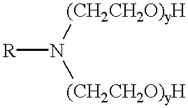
[R]N([(CH2CH2O)yH])[(CH2CH2O)yH]
